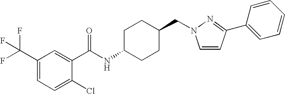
C1(C(F)(F)F)=CC=C(Cl)C(C(NC2CCC(CN3C=CC(C4=CC=CC=C4)=N3)CC2)=O)=C1
